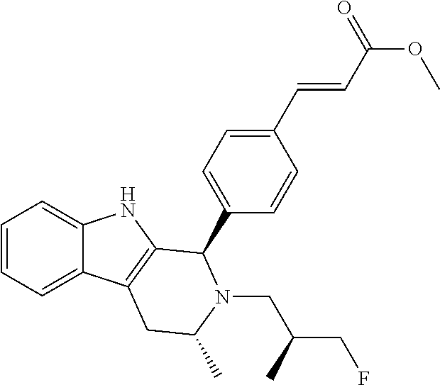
C1=CC=C2C(=C1)NC1=C2CC(C)N(CC(CF)C)C1C1=CC=C(C=CC(OC)=O)C=C1
